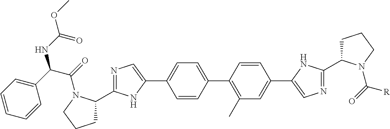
C1=CC(C2=C(C)C=C(C3=CN=C(C4CCCN4C(=O)[R])N3)C=C2)=CC=C1C1=CN=C(C2CCCN2C(=O)C(C2=CC=CC=C2)NC(OC)=O)N1
